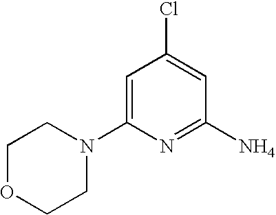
C1=C(N2CCOCC2)N=C(N)C=C1Cl
